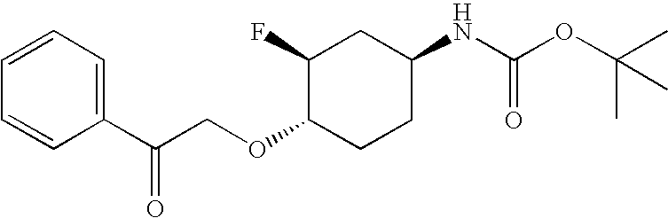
C1(C(COC2CCC(NC(OC(C)(C)C)=O)CC2F)=O)=CC=CC=C1
